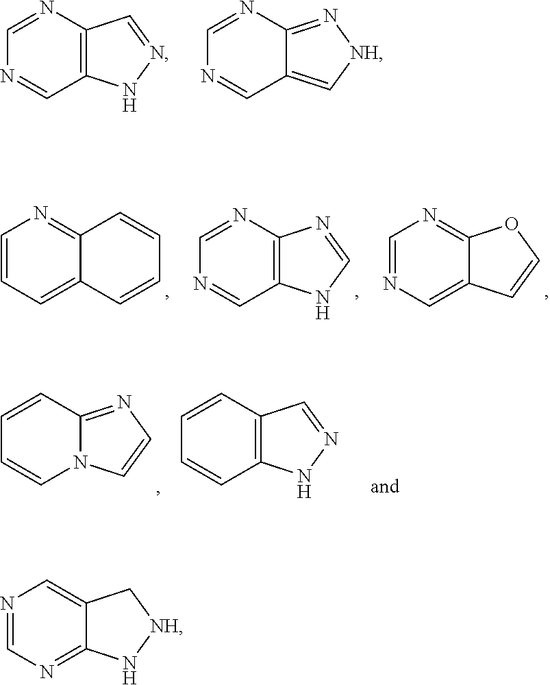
C1=NC2=C(C=N1)NN=C2.C1=NC2=N[NH]C=C2C=N1.C1=CC=C2C(=N1)C=CC=C2.C1=NC2=C(C=N1)NC=N2.C1=NC=C2C(=N1)OC=C2.N1=CN=C2C(=C1)C[NH]N2.C1=CC2=NC=CN2C=C1.C1=CC2=C(C=C1)NN=C2
